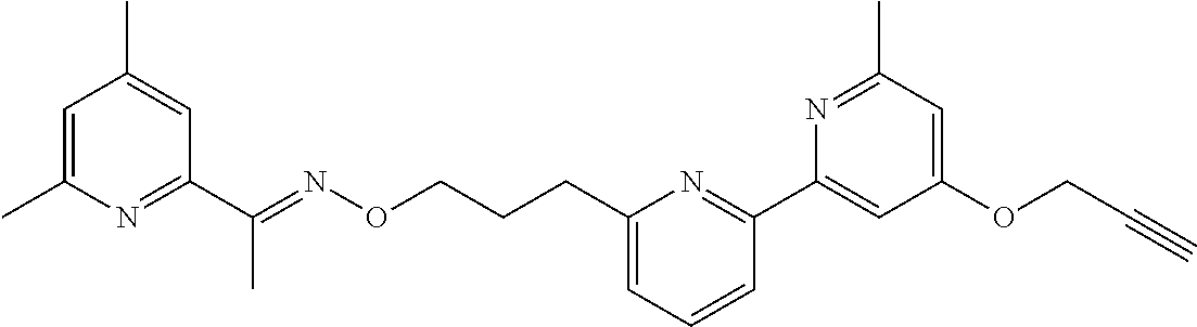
C1=C(C)N=C(C(=NOCCCC2=CC=CC(C3=CC(OCC#C)=CC(C)=N3)=N2)C)C=C1C
